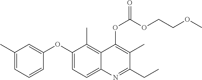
C1(C)=CC=CC(OC2=CC=C3C(=C2C)C(OC(OCCOC)=O)=C(C)C(CC)=N3)=C1
